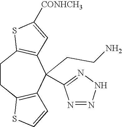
C1CC2=C(C(CCN)(C3=NNN=N3)C3=C1SC([CONHCH3])=C3)C=CS2
